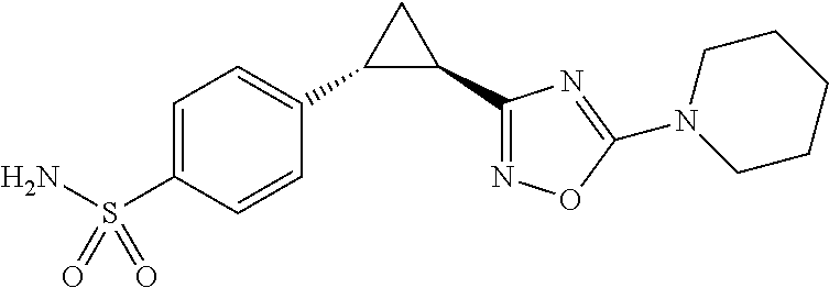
C1=C(S(N)(=O)=O)C=CC(C2C(C3=NOC(N4CCCCC4)=N3)C2)=C1
